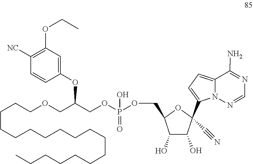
O(CC(OC1=CC(OCC)=C([NC])C=C1)COCCCCCCCCCCCCCCCCCC)P(OCC1OC(C2=CC=C3C(N)=NC=NN32)(C#N)C(O)C1O)(=O)O
